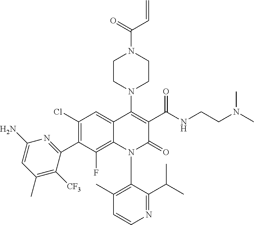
C1=CN=C(C(C)C)C(N2C(=O)C(C(NCCN(C)C)=O)=C(N3CCN(C(C=C)=O)CC3)C3=CC(Cl)=C(C4=NC(N)=CC(C)=C4[CF3])C(F)=C23)=C1C
